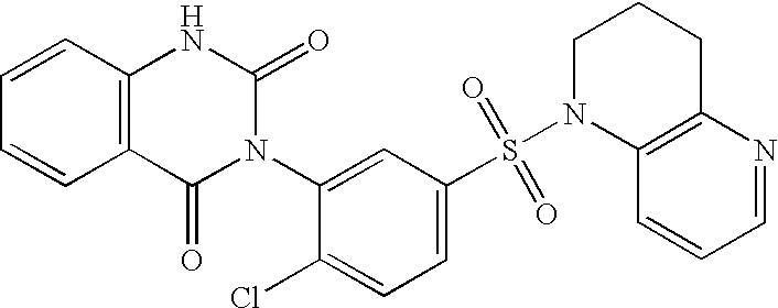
C1=CC2=C(C=C1)C(=O)N(C1=CC(S(N3C4=C(N=CC=C4)CCC3)(=O)=O)=CC=C1Cl)C(=O)N2
